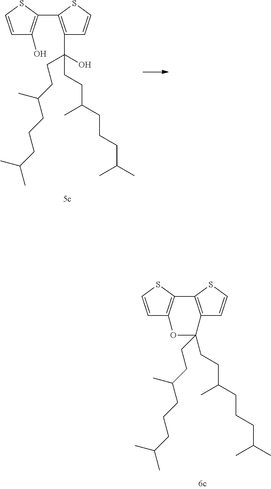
C1=CSC2=C1OC(CCC(C)CCCC(C)C)(CCC(C)CCCC(C)C)C1=C2SC=C1.C1=CSC(C2=C(C(CCC(CCCC(C)C)C)(O)CCC(C)CCCC(C)C)C=CS2)=C1O
